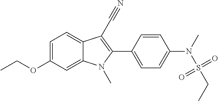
C1=C2C(=CC=C1OCC)C(C#N)=C(C1=CC=C(N(C)S(CC)(=O)=O)C=C1)N2C
